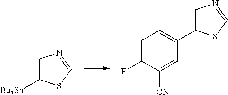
C1=C([Bu3Sn])SC=N1.C1=C(C2=CC=C(F)C([CN])=C2)SC=N1
